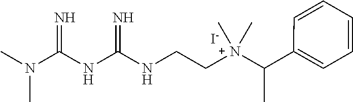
C(NC(NCCN(C(C1=CC=CC=C1)C)(C)C)=N)(=N)N(C)C.I
